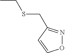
CCSCC1=NOC=C1
